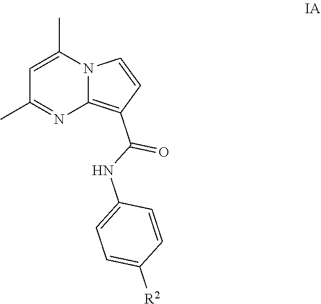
C1=C(C)N2C(=C(C(NC3=CC=C([R2])C=C3)=O)C=C2)N=C1C
